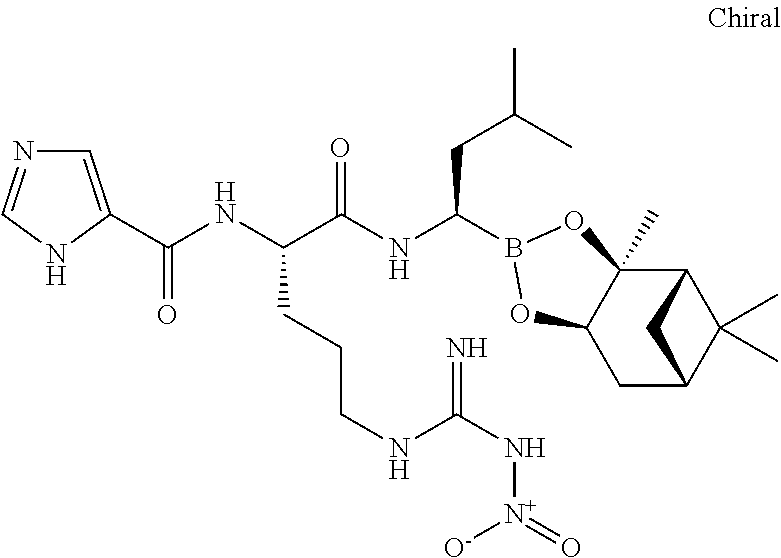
C12C3(C)C(CC(C1(C)C)C2)OB(C(NC(C(NC(=O)C1=CN=CN1)CCCNC(N[N+]([O-])=O)=N)=O)CC(C)C)O3
